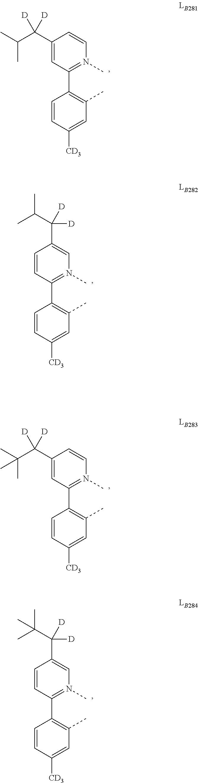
C1=CC([CD3])=CC(C)=C1C1=N(C)C=CC(C(C(C)C)([D])[D])=C1.C1=CC([CD3])=CC(C)=C1C1=N(C)C=C(C(C(C)C)([D])[D])C=C1.C1=CC([CD3])=CC(C)=C1C1=N(C)C=CC(C(C(C)(C)C)([D])[D])=C1.C1=CC([CD3])=CC(C)=C1C1=N(C)C=C(C(C(C)(C)C)([D])[D])C=C1
